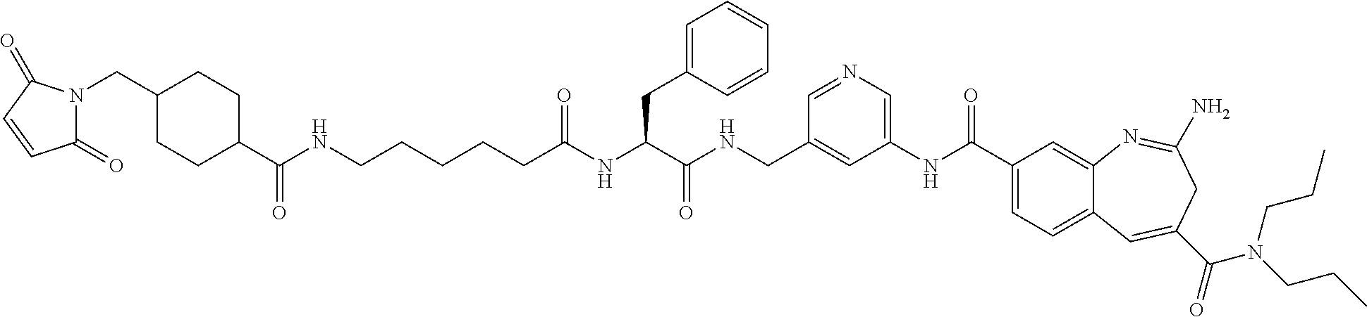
C(CCCCC(NC(C(=O)NCC1=CC(NC(=O)C2=CC=C3C(=C2)N=C(N)CC(C(N(CCC)CCC)=O)=C3)=CN=C1)CC1=CC=CC=C1)=O)NC(C1CCC(CN2C(=O)C=CC2=O)CC1)=O
